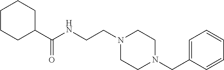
N(CCN1CCN(CC2=CC=CC=C2)CC1)C(C1CCCCC1)=O
